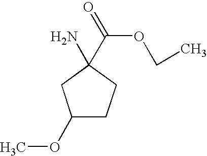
C1(OC)CCC(N)(C(OCC)=O)C1
